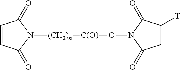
C1=CC(=O)N([(CH2)n][C(O)]ON2C(=O)CC([T])C2=O)C1=O
